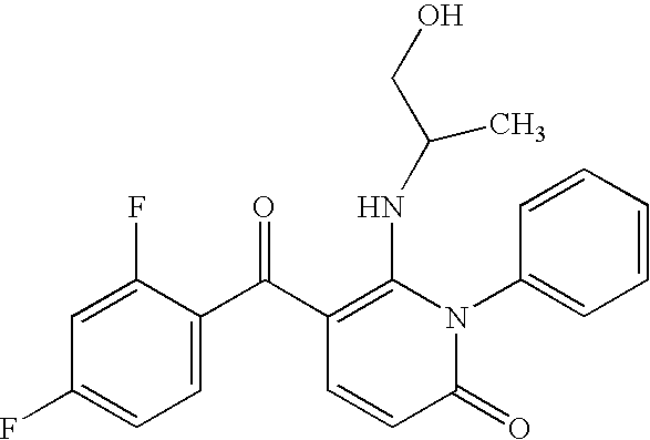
C1(F)=CC(F)=CC=C1C(C1=C(NC(CO)C)N(C2=CC=CC=C2)C(=O)C=C1)=O
